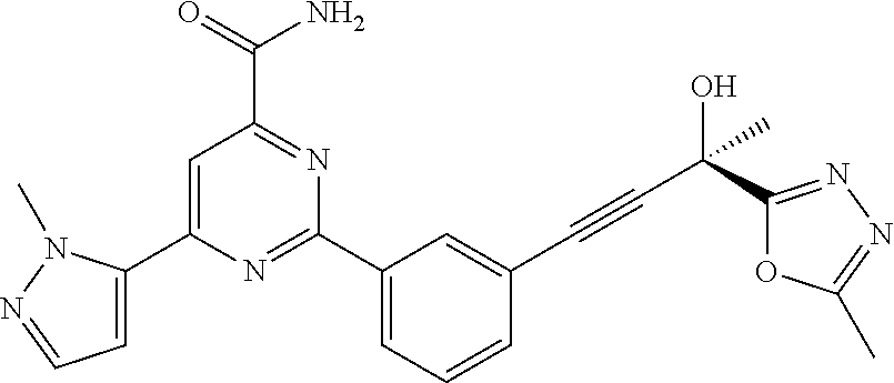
C1=C(C2=CC(C(=O)N)=NC(C3=CC=CC(C#CC(O)(C4=NN=C(C)O4)C)=C3)=N2)N(C)N=C1
